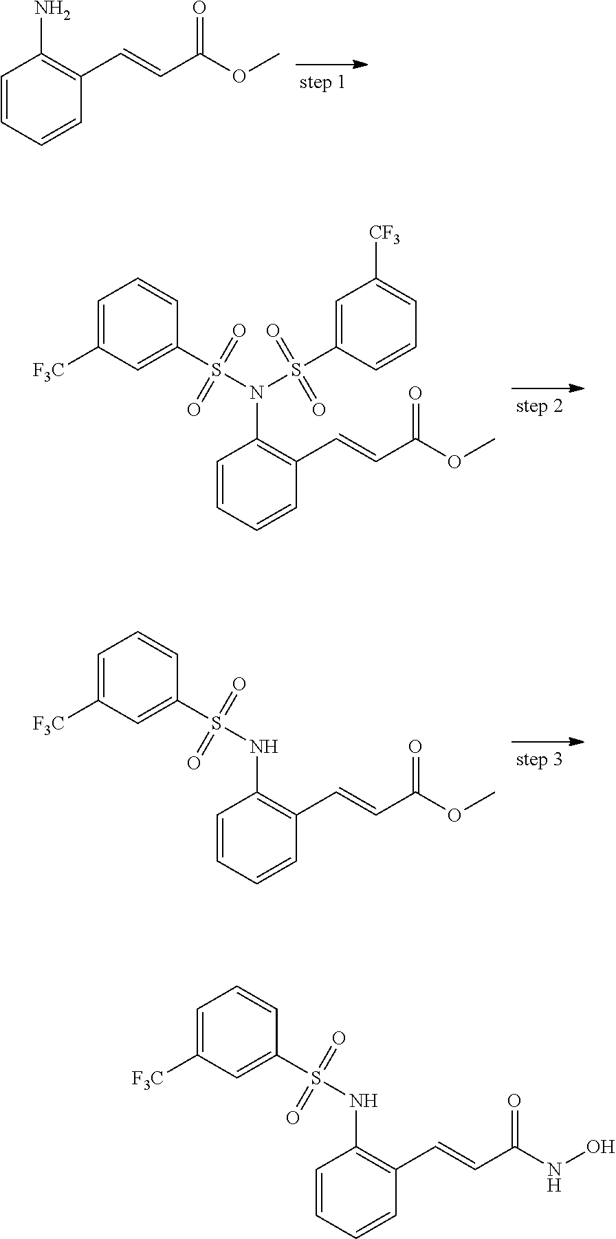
C1=CC=CC(C=CC(OC)=O)=C1N.C1=CC=CC(C=CC(OC)=O)=C1N(S(=O)(=O)C1=CC([F3C])=CC=C1)S(=O)(=O)C1=CC([CF3])=CC=C1.C1=CC=CC(C=CC(OC)=O)=C1NS(=O)(=O)C1=CC([F3C])=CC=C1.C1=CC=CC(C=CC(NO)=O)=C1NS(=O)(=O)C1=CC([F3C])=CC=C1
